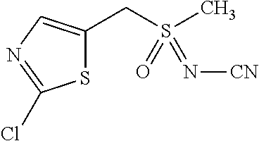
S1C(CS(C)(=O)=N[CN])=CN=C1Cl
